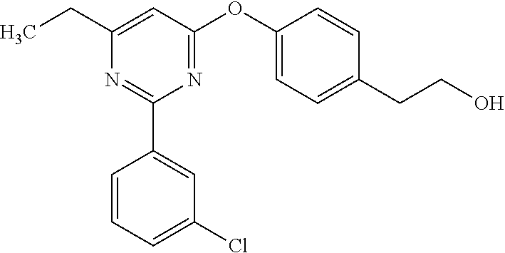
C1(OC2=NC(C3=CC(Cl)=CC=C3)=NC(CC)=C2)=CC=C(CCO)C=C1
